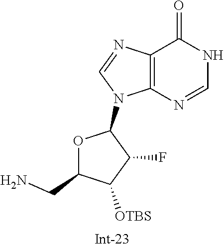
C12=C(N=CNC1=O)N(C1OC(CN)C([OTBS])C1F)C=N2
